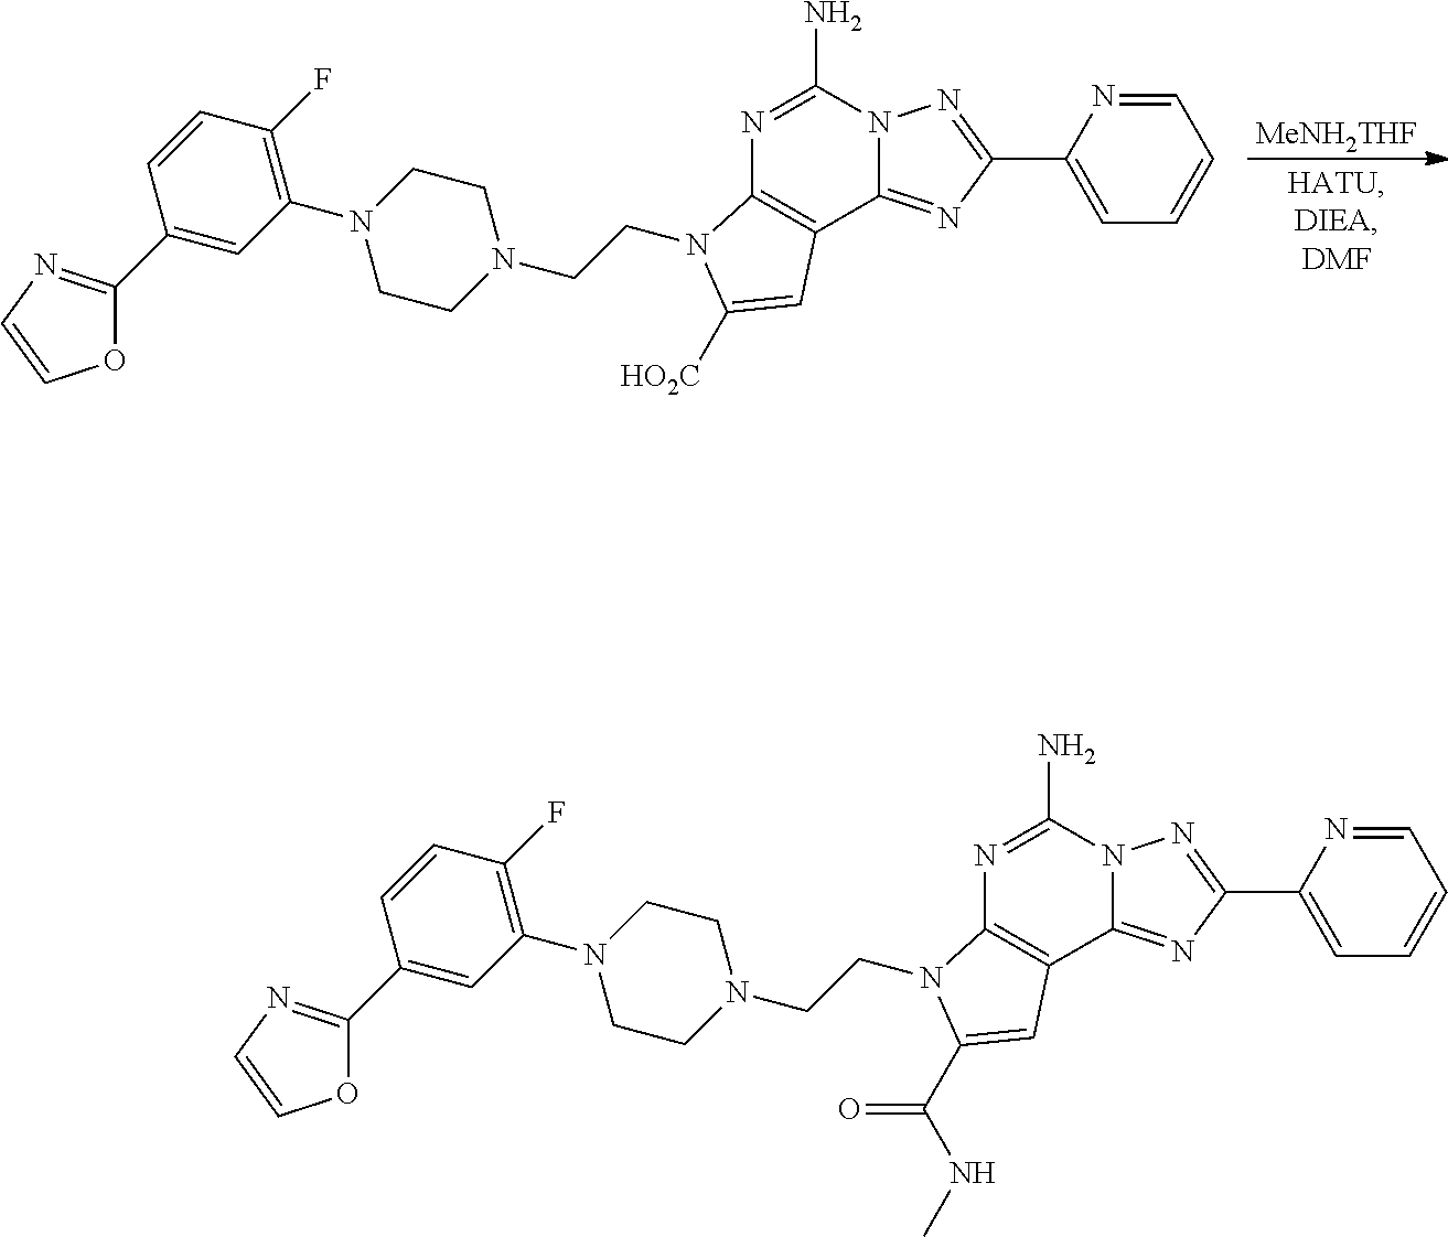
N1=C(N)N2C(=NC(C3=CC=CC=N3)=N2)C2=C1N(CCN1CCN(C3=C(F)C=CC(C4=NC=CO4)=C3)CC1)C(C(NC)=O)=C2.N1=C(N)N2C(=NC(C3=CC=CC=N3)=N2)C2=C1N(CCN1CCN(C3=C(F)C=CC(C4=NC=CO4)=C3)CC1)C([HO2C])=C2.[MeNH2THF]
